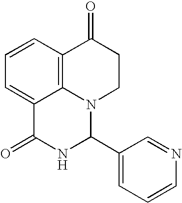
C1=CC2=C3C(=C1)C(=O)NC(C1=CC=CN=C1)N3CCC2=O
